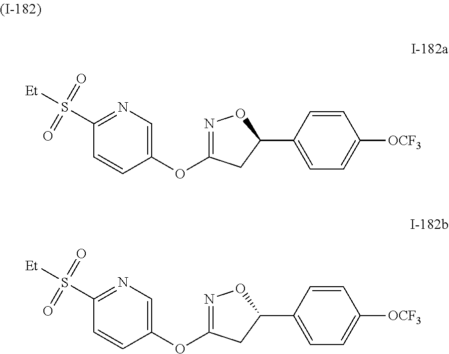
C1=CC(C2ON=C(OC3=CN=C(S([Et])(=O)=O)C=C3)C2)=CC=C1[OCF3].C1=CC(C2ON=C(OC3=CN=C(S([Et])(=O)=O)C=C3)C2)=CC=C1[OCF3]
